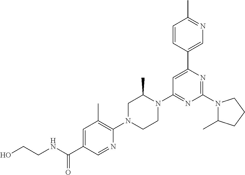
N1(C2=NC(C3=CN=C(C)C=C3)=CC(N3C(C)CN(C4=C(C)C=C(C(NCCO)=O)C=N4)CC3)=N2)C(C)CCC1
